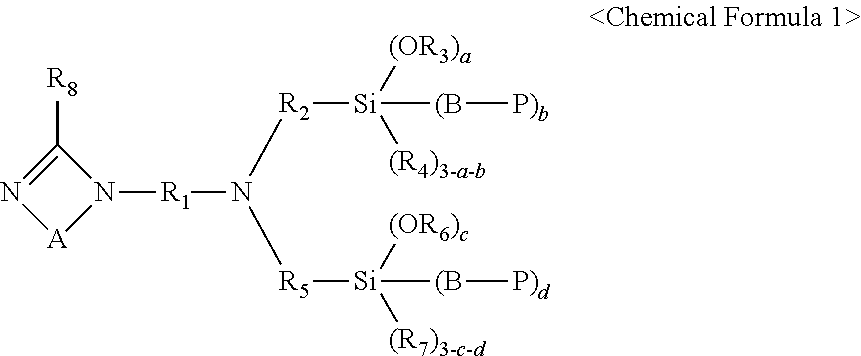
C1([R8])=N[A]N1[R1]N([R2][Si]([(OR3)a])([(R4)3-a-b])[(B][P)b])[R5][Si]([(OR6)c])([(R7)3-c-d])[(B][P)d]
